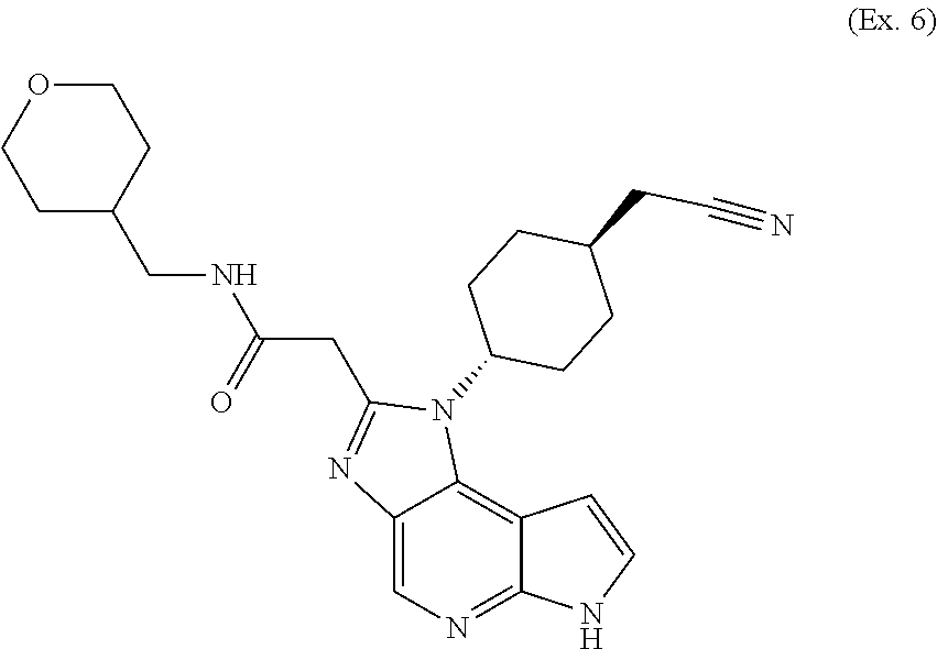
C12=CN=C3C(=C1N(C1CCC(CC#N)CC1)C(CC(NCC1CCOCC1)=O)=N2)C=CN3
